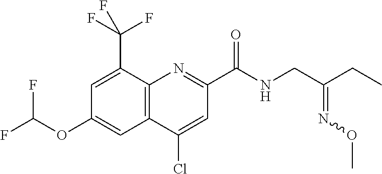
C1(Cl)=CC(C(NCC(CC)=NOC)=O)=NC2=C1C=C(OC(F)F)C=C2C(F)(F)F
